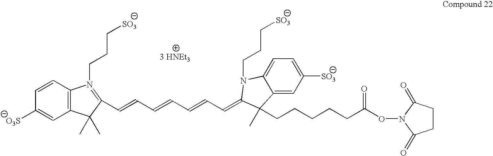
C1=CC2=C(C=C1[O3S])C(C)(C)C(C=CC=CC=CC=C1N(CCC[SO3])C3=CC=C([SO3])C=C3C1(C)CCCCCC(ON1C(=O)CCC1=O)=O)=N2CCC[SO3]
